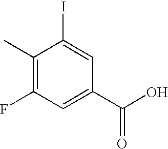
C1(C)=C(F)C=C(C(O)=O)C=C1I
